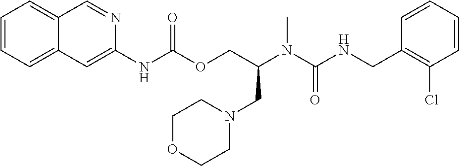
C1=CC(CNC(N(C(COC(NC2=CC3=CC=CC=C3C=N2)=O)CN2CCOCC2)C)=O)=C(Cl)C=C1
